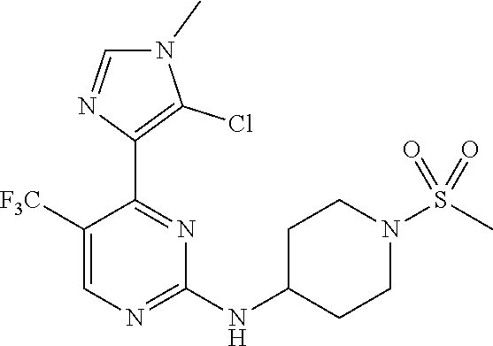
C1([F3C])=CN=C(NC2CCN(S(C)(=O)=O)CC2)N=C1C1=C(Cl)N(C)C=N1
